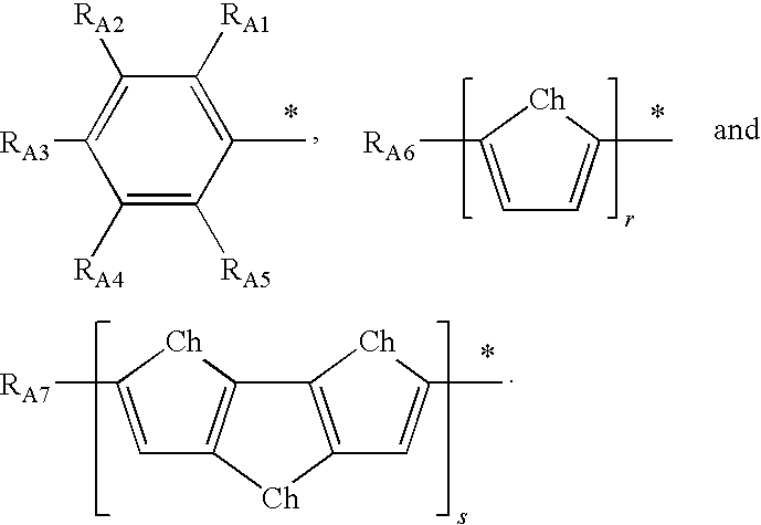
C1([RA4])=C([RA5])C(C)=C([RA1])C([RA2])=C1[RA3].C1=C([RA6])[Ch]C(C)=C1.C1=C([RA7])[Ch]C2=C1[Ch]C1=C2[Ch]C(C)=C1
